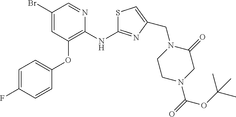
C1(Br)=CC(OC2=CC=C(F)C=C2)=C(NC2=NC(CN3CCN(C(=O)OC(C)(C)C)CC3=O)=CS2)N=C1
